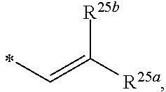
[R25b]C(=CC)[R25a]
